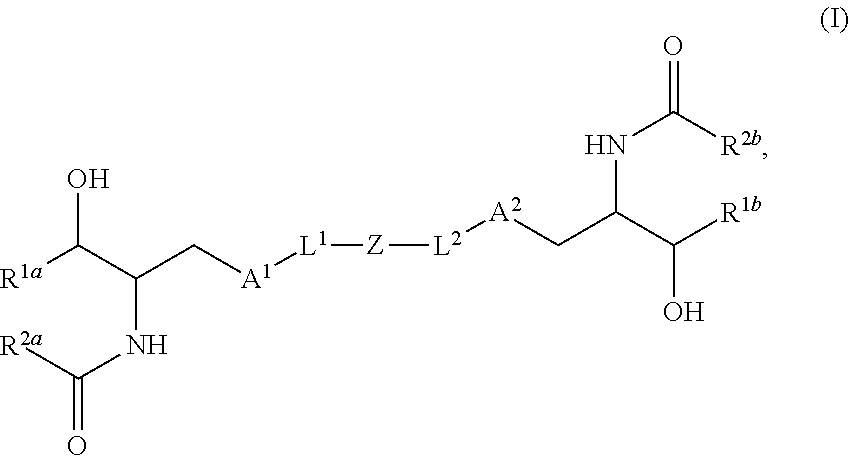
C(C[A1][L1][Z][L2][A2]CC(C([R1b])O)NC(=O)[R2b])(C([R1a])O)NC(=O)[R2a]
